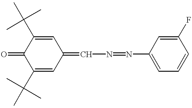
C1(C(C)(C)C)=CC(=CN=NC2=CC=CC(F)=C2)C=C(C(C)(C)C)C1=O
